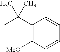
C1(C(C)(C)C)=C([MeO])C=CC=C1
